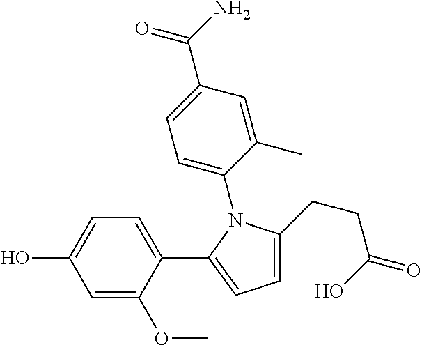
C1(C2=CC=C(CCC(O)=O)N2C2=CC=C(C(N)=O)C=C2C)=CC=C(O)C=C1OC
